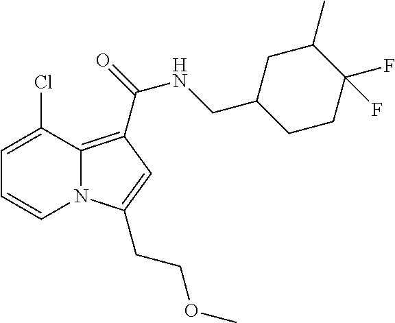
C1=C(Cl)C2=C(C(NCC3CCC(F)(F)C(C)C3)=O)C=C(CCOC)N2C=C1
